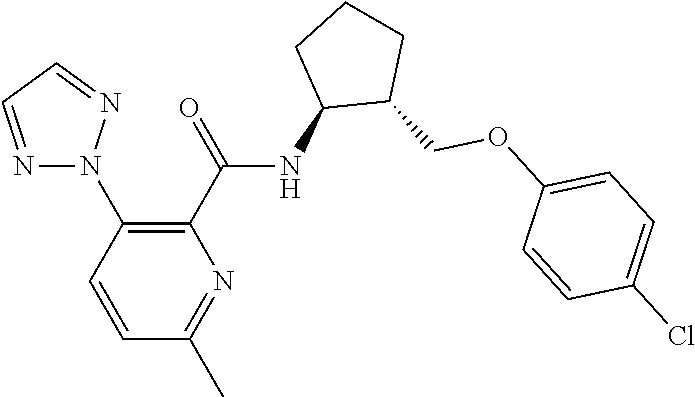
N1(C2=C(C(=O)NC3C(COC4=CC=C(Cl)C=C4)CCC3)N=C(C)C=C2)N=CC=N1
